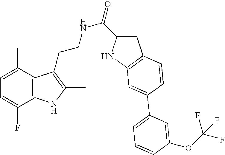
C1=C(C)C2=C(C(F)=C1)NC(C)=C2CCNC(=O)C1=CC2=C(N1)C=C(C1=CC=CC(OC(F)(F)F)=C1)C=C2
